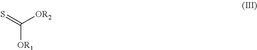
C([OR1])(=S)[OR2]
